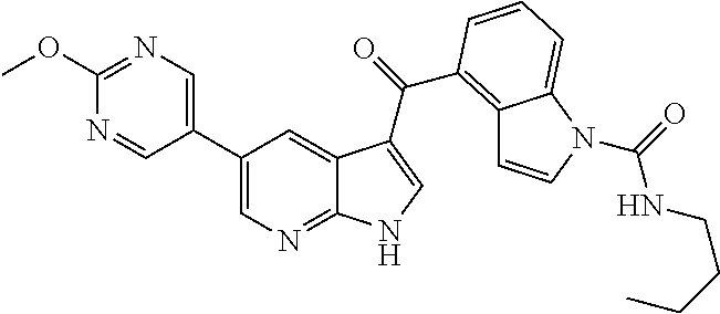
C1(C2=CN=C(OC)N=C2)=CN=C2C(=C1)C(C(=O)C1=C3C=CN(C(=O)NCCCC)C3=CC=C1)=CN2
